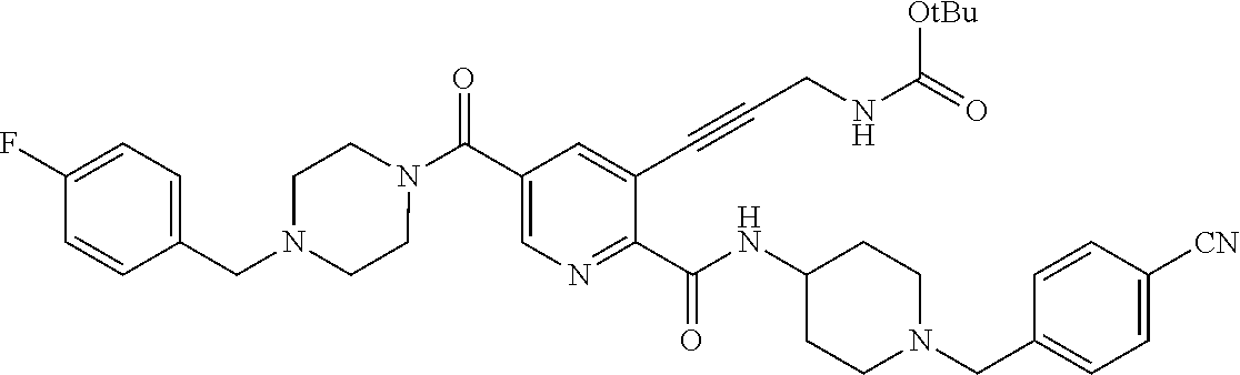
N(C(C1=NC=C(C(N2CCN(CC3=CC=C(F)C=C3)CC2)=O)C=C1C#CCNC(=O)[OtBu])=O)C1CCN(CC2=CC=C([CN])C=C2)CC1
